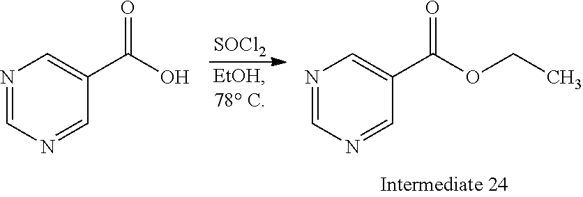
[SOCl2].N1=CN=CC(C(O)=O)=C1.N1=CN=CC(C(OCC)=O)=C1
